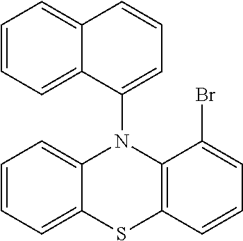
C1=CC=C2C(=C1)N(C1=CC=CC3=CC=CC=C31)C1=C(C=CC=C1Br)S2
